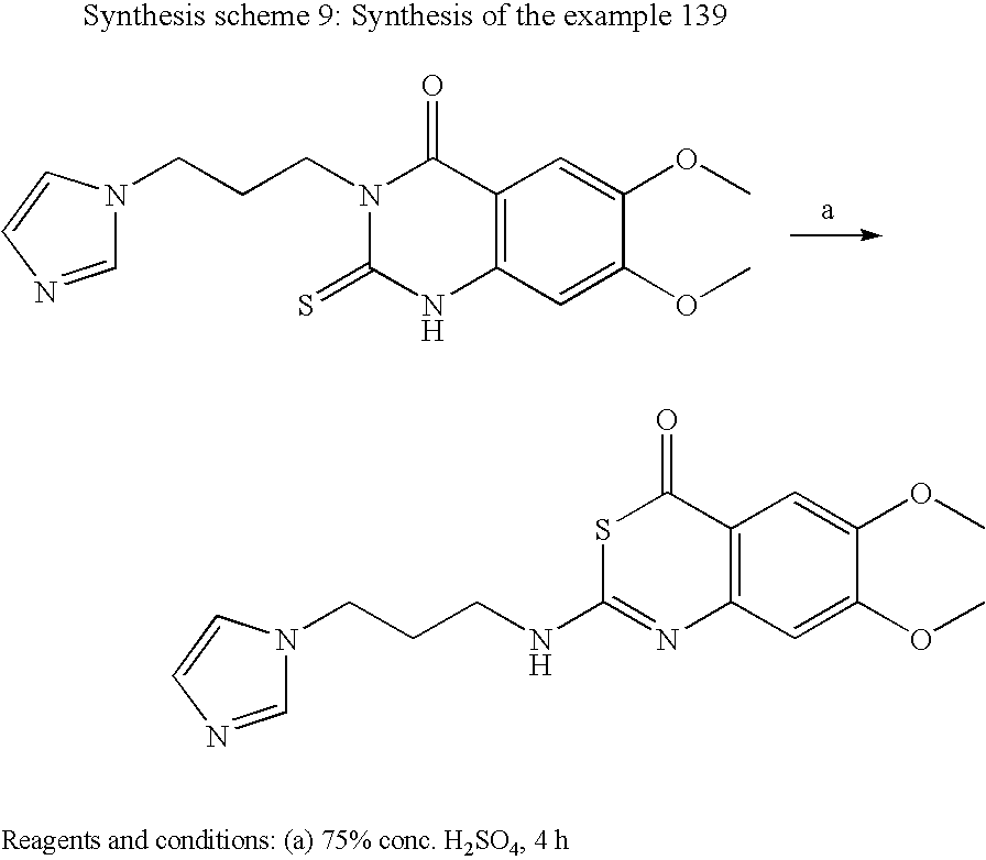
C1=NC=CN1CCCN1C(=S)NC2=C(C1=O)C=C(OC)C(OC)=C2.C1=NC=CN1CCCNC1=NC2=C(C(=O)S1)C=C(OC)C(OC)=C2
